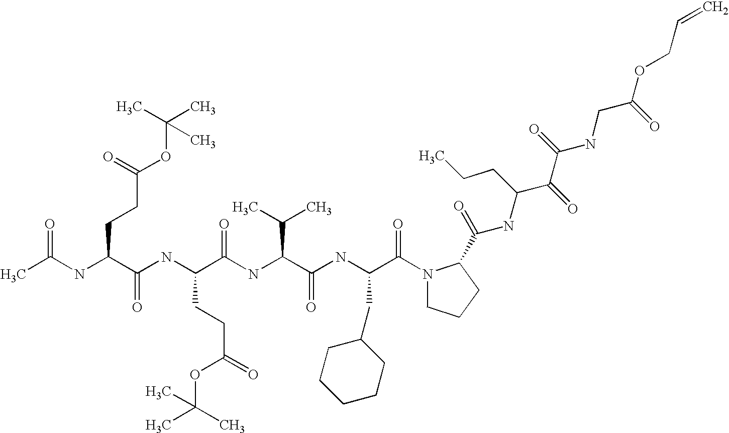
CC(NC(C(NC(C(NC(C(NC(C(N1CCCC1C(=O)NC(C(C(NCC(OCC=C)=O)=O)=O)CCC)=O)CC1CCCCC1)=O)C(C)C)=O)CCC(=O)OC(C)(C)C)=O)CCC(OC(C)(C)C)=O)=O
